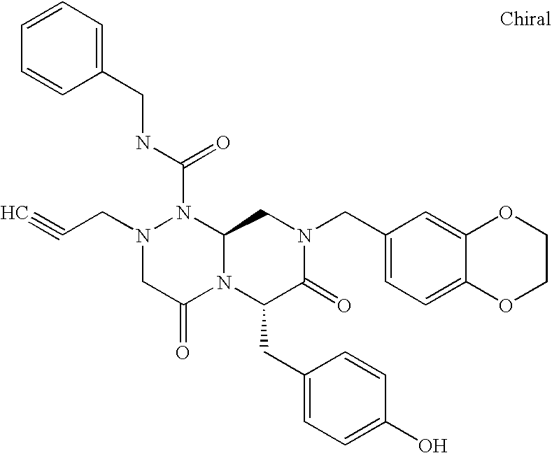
N(C(N1N(CC#C)CC(=O)N2C1CN(CC1=CC=C3C(=C1)OCCO3)C(=O)C2CC1=CC=C(O)C=C1)=O)CC1=CC=CC=C1
